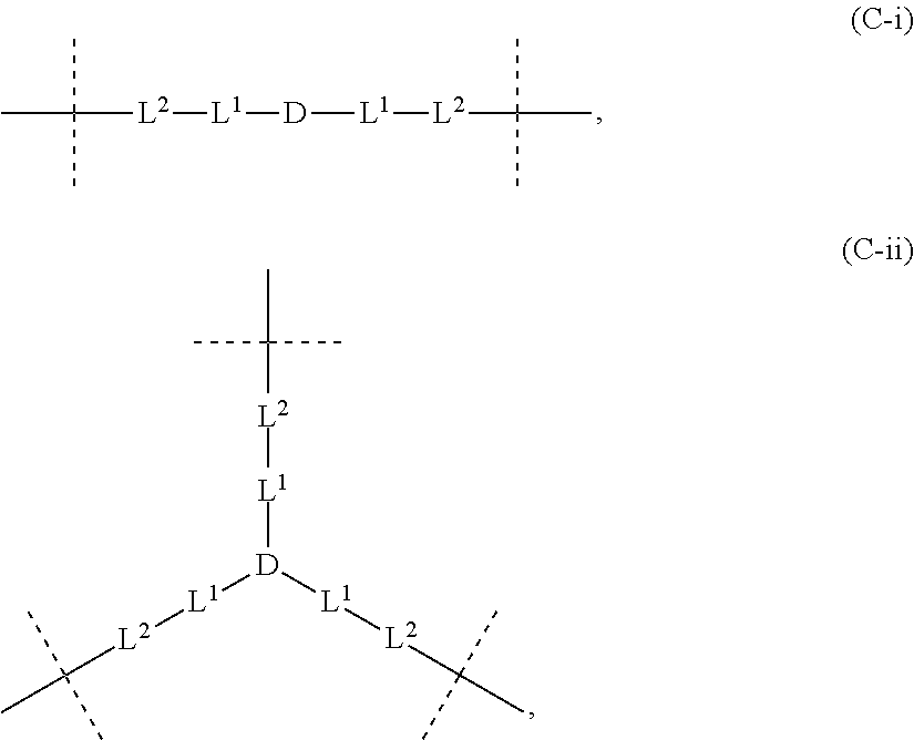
C([L2][L1][D][L1][L2]C(C)(C)C)(C)(C)C.C([L2][L1][D]([L1][L2]C(C)(C)C)[L1][L2]C(C)(C)C)(C)(C)C
